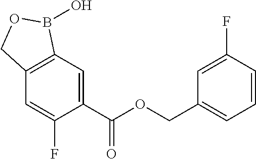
C1=C(C(OCC2=CC=CC(F)=C2)=O)C(F)=CC2=C1B(O)OC2
